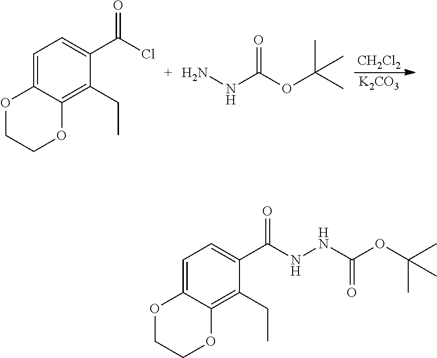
N(N)C(=O)OC(C)(C)C.[CH2Cl2].[K2CO3].C1=C2C(=C(CC)C(C(=O)Cl)=C1)OCCO2.C1=C2C(=C(CC)C(C(=O)NNC(OC(C)(C)C)=O)=C1)OCCO2
